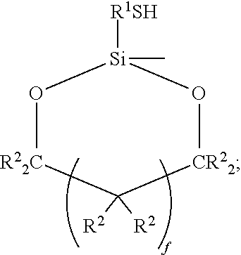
O1[R22C]C([R2])([R2])[CR22]O[Si]1([R1SH])C
